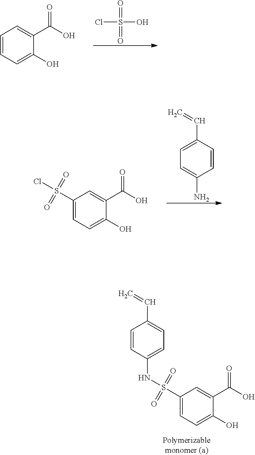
C1(S(NC2=CC=C(C=C)C=C2)(=O)=O)=CC=C(O)C(C(O)=O)=C1.O=S(=O)(O)Cl.C1=CC=C(O)C(C(O)=O)=C1.C1=C(C=C)C=CC(N)=C1.C1(S(Cl)(=O)=O)=CC=C(O)C(C(O)=O)=C1
